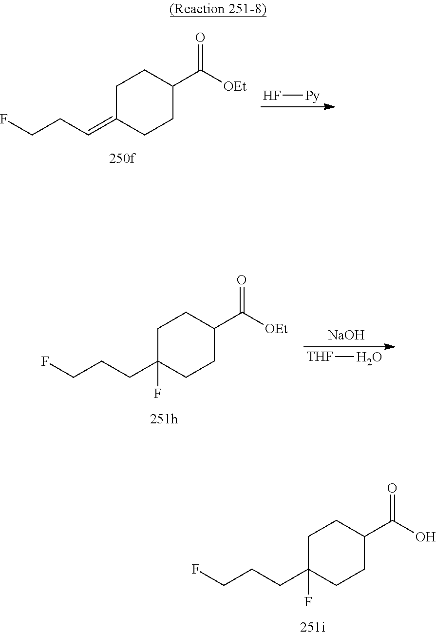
F[Py].C1C(=CCCF)CCC(C([OEt])=O)C1.[THF]O.C1C(CCCF)(F)CCC(C([OEt])=O)C1.[NaOH].C1C(CCCF)(F)CCC(C(O)=O)C1
